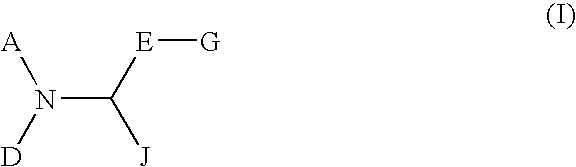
N(C([E][G])[J])([D])[A]
